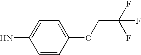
C1=C(OCC(F)(F)F)C=CC(N)=C1
